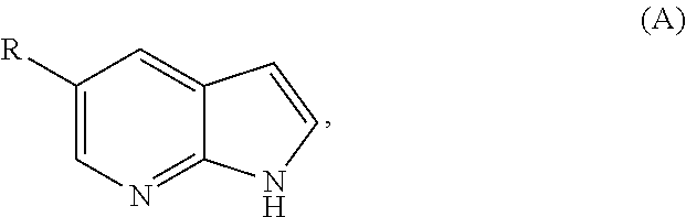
C1([R])=CN=C2C(=C1)C=CN2
